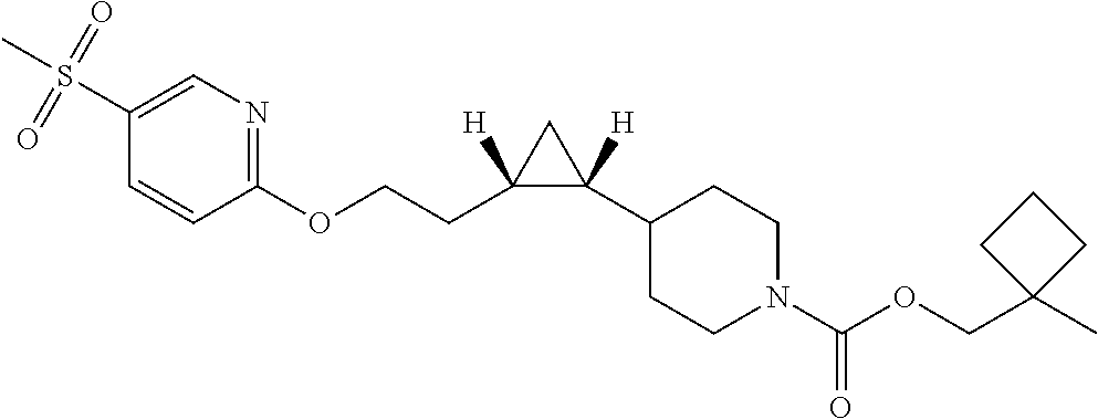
S(C1=CN=C(OCCC2([H])C([H])(C3CCN(C(OCC4(C)CCC4)=O)CC3)C2)C=C1)(C)(=O)=O
